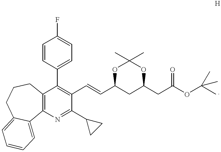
C1(C2=CC=C(F)C=C2)=C(C=CC2CC(CC(OC(C)(C)C)=O)OC(C)(C)O2)C(C2CC2)=NC2=C1CCCC1=CC=CC=C21
